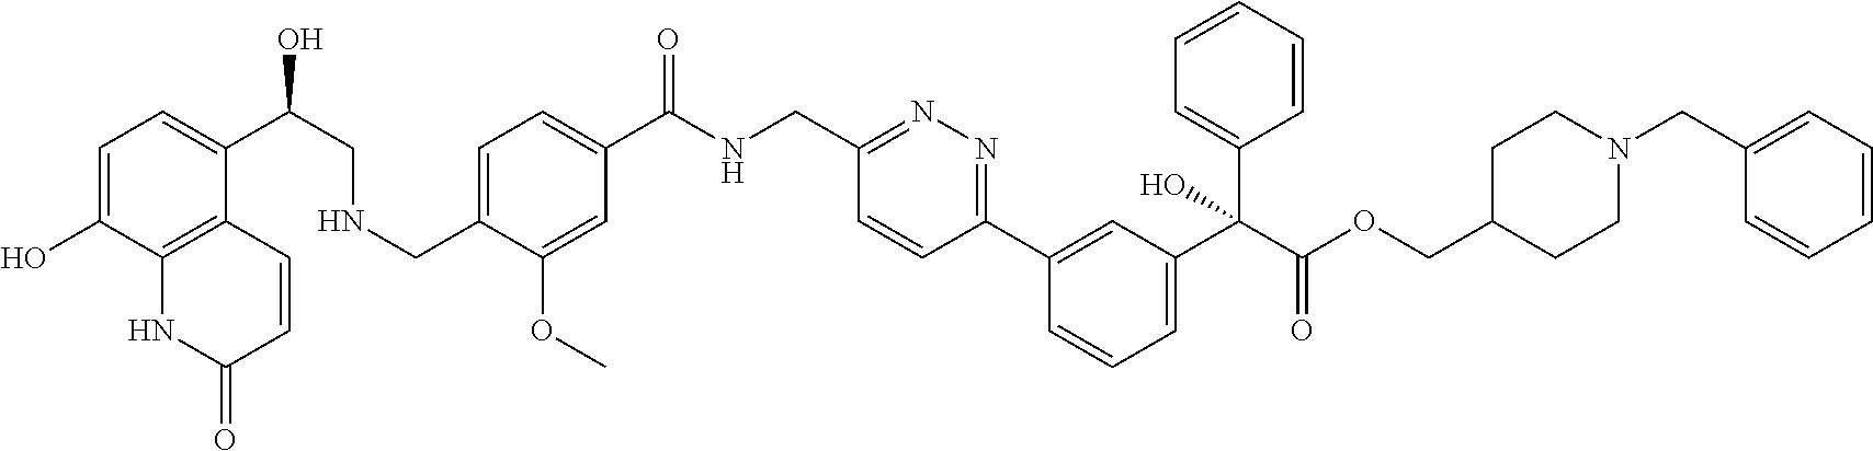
C1=CC(C2=CC(C(C(OCC3CCN(CC4=CC=CC=C4)CC3)=O)(C3=CC=CC=C3)O)=CC=C2)=NN=C1CNC(C1=CC=C(CNCC(O)C2=CC=C(O)C3=C2C=CC(=O)N3)C(OC)=C1)=O
